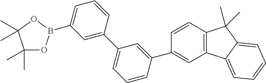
C1(C)(C)OB(C2=CC=CC(C3=CC=CC(C4=CC5=C(C=C4)C(C)(C)C4=CC=CC=C54)=C3)=C2)OC1(C)C
